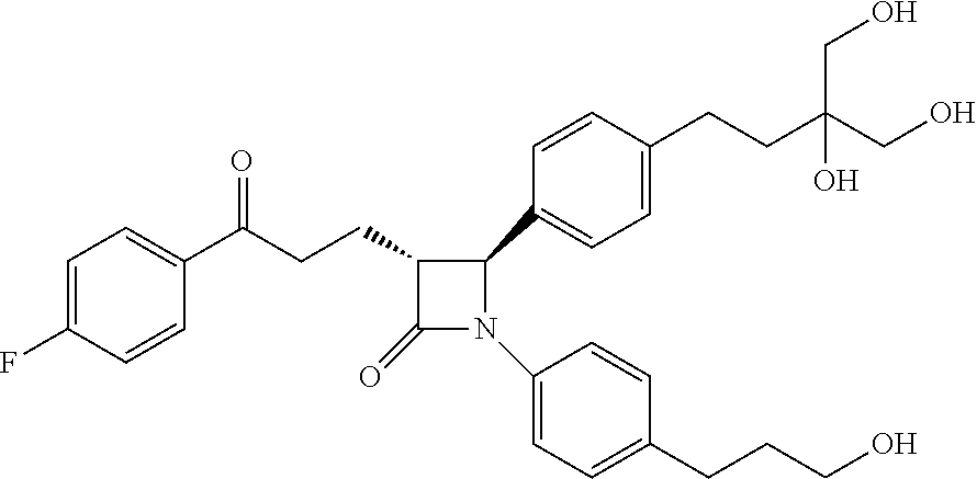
C1=C(F)C=CC(C(CCC2C(=O)N(C3=CC=C(CCCO)C=C3)C2C2=CC=C(CCC(CO)(CO)O)C=C2)=O)=C1
